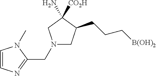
C1N(CC2=NC=CN2C)CC(N)([CO2H])C1CCC[B(OH)2]
